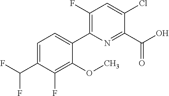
C1(F)=C(C2=CC=C(C(F)F)C(F)=C2OC)N=C(C(=O)O)C(Cl)=C1
